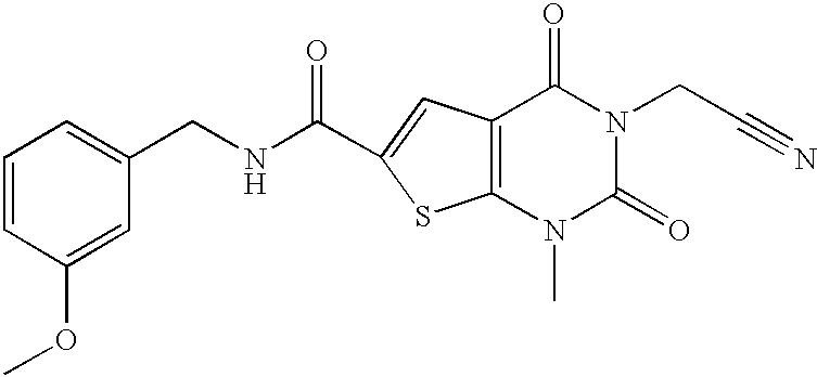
C1=CC(OC)=CC(CNC(=O)C2=CC3=C(S2)N(C)C(=O)N(CC#N)C3=O)=C1
